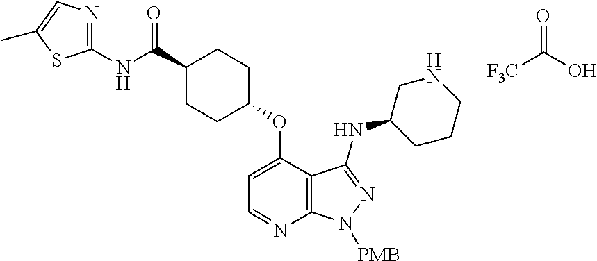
C1(C(NC2=NC=C(C)S2)=O)CCC(OC2=CC=NC3=C2C(NC2CCCNC2)=NN3[PMB])CC1.O=C([F3C])O
